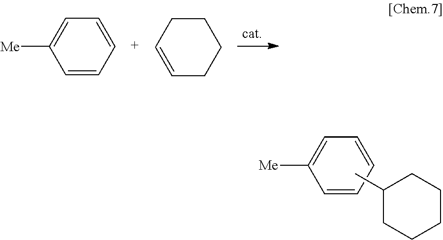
C1=CC=CC=C1[Me].C1=CCCCC1.C1=CC=CC=C1[Me].CC1CCCCC1
